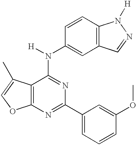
C12=C(C(C)=CO1)C(N(C1=CC3=C(C=C1)N([H])N=C3)[H])=NC(C1=CC=CC(OC)=C1)=N2
